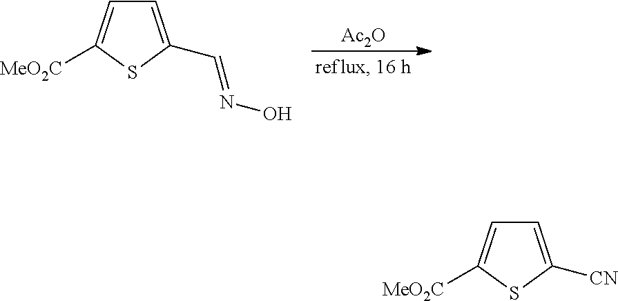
[Ac2O].C1=C(C=NO)SC([MeO2C])=C1.C1=C([CN])SC([MeO2C])=C1
